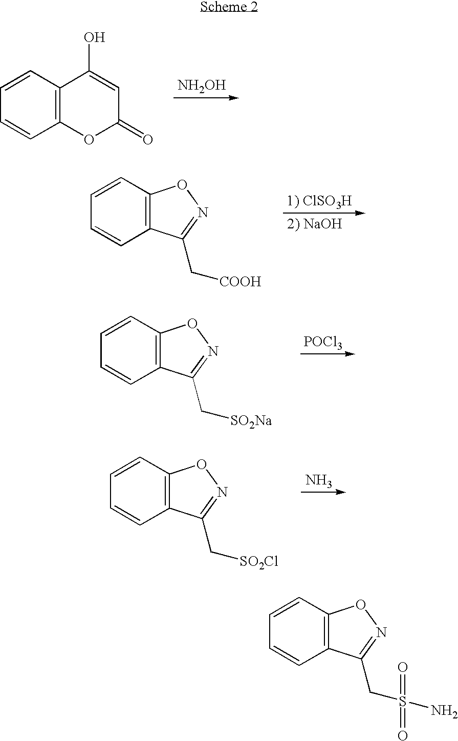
[NH2OH].C1=CC=CC2=C1C(O)=CC(=O)O2.C1=CC=CC2=C1ON=C2C[COOH].[POCl3].C1=CC=CC2=C1ON=C2C[SO2Na].N.C1=CC=CC2=C1ON=C2C[SO2Cl].C1=CC=CC2=C1ON=C2CS(N)(=O)=O
